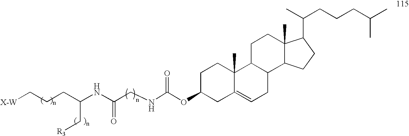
C(CNC(OC1CC2=CCC3C(C2(C)CC1)CCC1(C)C3CCC1C(C)CCCC(C)C)=O)(NC(CCC[X-W])C[R3])=O
